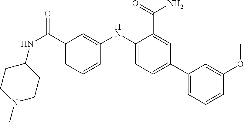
C1(C(=O)NC2CCN(C)CC2)=CC=C2C(=C1)NC1=C2C=C(C2=CC=CC(OC)=C2)C=C1C(=O)N
